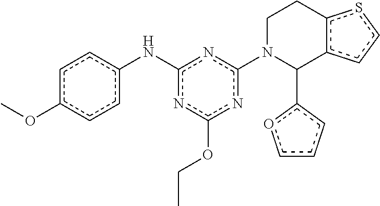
c1c(OC)ccc(Nc2nc(OCC)nc(N3C(c4occc4)c4c(scc4)CC3)n2)c1
